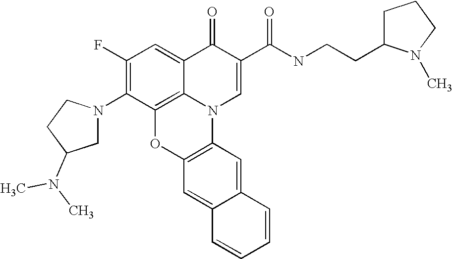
C1(F)=C(N2CC(N(C)C)CC2)C2=C3C(=C1)C(=O)C(C(NCCC1CCCN1C)=O)=CN3C1=C(O2)C=C2C(=C1)C=CC=C2
